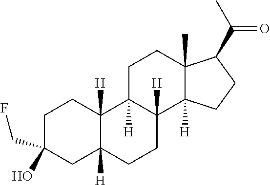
C1C(CF)(O)CC2([H])C([H])(C1)C1([H])C([H])(CC2)C2([H])C(C)(CC1)C(C(=O)C)CC2
